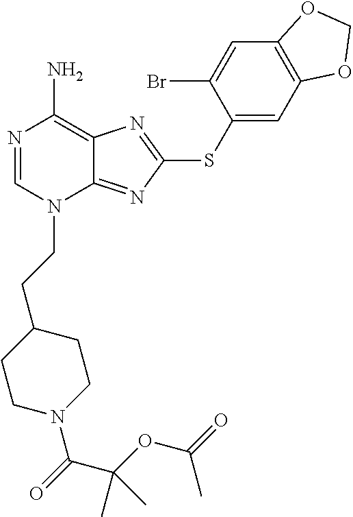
N1=CN(CCC2CCN(C(=O)C(OC(=O)C)(C)C)CC2)C2=NC(SC3=CC4=C(C=C3Br)OCO4)=NC2=C1N
